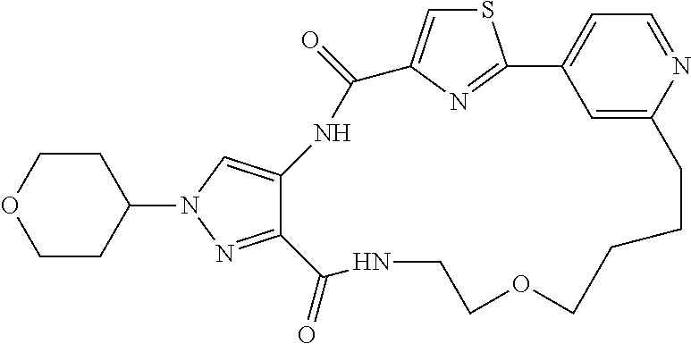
S1C=C2N=C1C1=CC=NC(=C1)CCCCOCCNC(=O)C1=NN(C3CCOCC3)C=C1NC2=O
